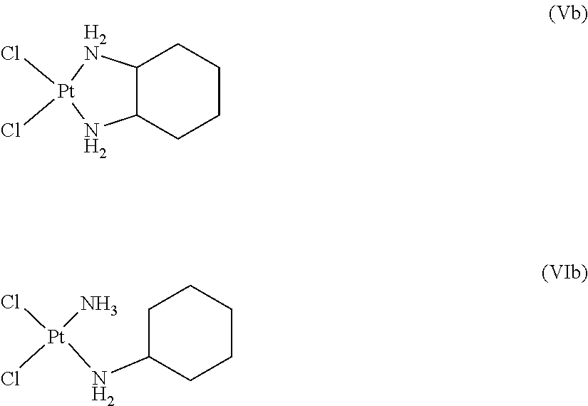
C1C(N[Pt](Cl)(N)Cl)CCCC1.Cl[Pt]1(Cl)NC2C([H2N]1)CCCC2
